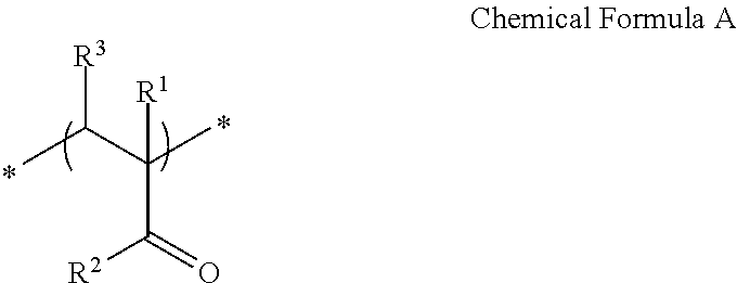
C(C(C)(C(C)[R3])[R1])(=O)[R2]
